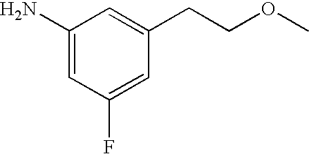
C1(N)=CC(F)=CC(CCOC)=C1
